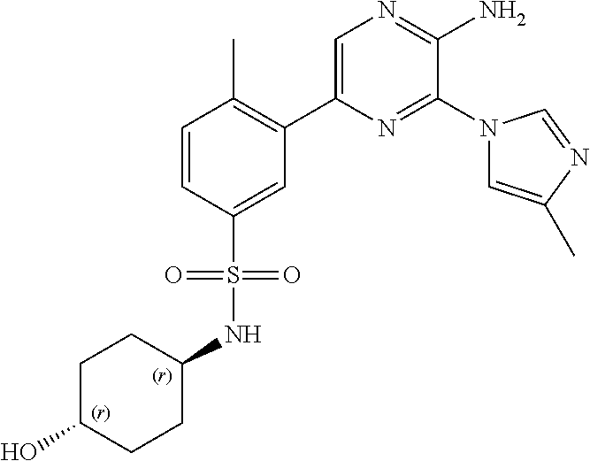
C1(C2=C(C)C=CC(S(=O)(=O)NC3CCC(O)CC3)=C2)=CN=C(N)C(N2C=C(C)N=C2)=N1
